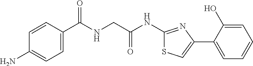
C1=CC(C(NCC(NC2=NC(C3=CC=CC=C3O)=CS2)=O)=O)=CC=C1N
